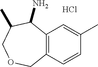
Cl.C12=C(C=C(C)C=C1)C(N)C(C)COC2
